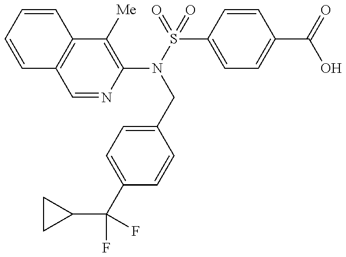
C1=CC=CC2=C1C=NC(N(S(=O)(C1=CC=C(C(=O)O)C=C1)=O)CC1=CC=C(C(F)(F)C3CC3)C=C1)=C2[Me]
